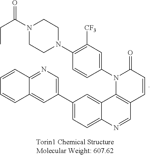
N1(C(CC)=O)CCN(C2=C([CF3])C=C(N3C4=C(C=CC3=O)C=NC3=CC=C(C5=CN=C6C(=C5)C=CC=C6)C=C43)C=C2)CC1
